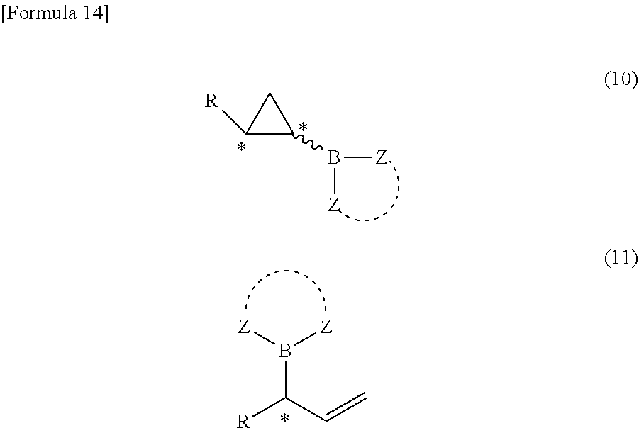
C1([R])C(B([Z])[Z])C1.[R]C(C=C)B([Z])[Z]
